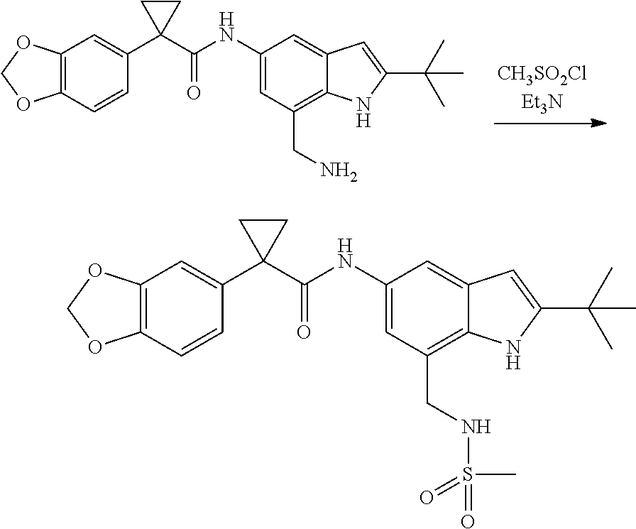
C12=C(C=CC(C3(C(NC4=CC(CN)=C5C(=C4)C=C(C(C)(C)C)N5)=O)CC3)=C1)OCO2.C12=C(C=CC(C3(C(NC4=CC(CNS(C)(=O)=O)=C5C(=C4)C=C(C(C)(C)C)N5)=O)CC3)=C1)OCO2
